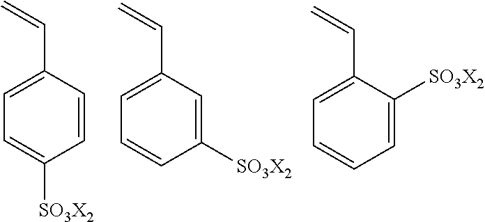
C1(C=C)=CC=C([SO3X2])C=C1.C1(C=C)=CC=CC([SO3X2])=C1.C1(C=C)=CC=CC=C1[SO3X2]
